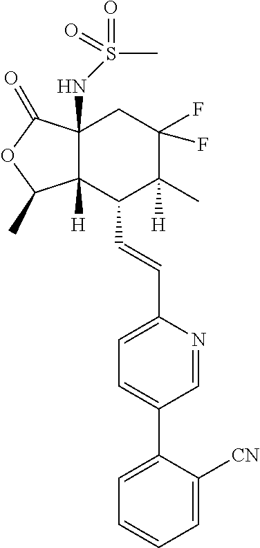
C1=C([CN])C(C2=CC=C(C=CC3C4([H])C(NS(C)(=O)=O)(CC(F)(F)C3(C)[H])C(=O)OC4C)N=C2)=CC=C1
